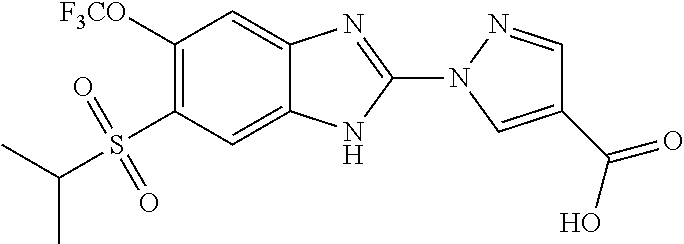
C1=C2C(=CC([F3CO])=C1S(=O)(=O)C(C)C)N=C(N1C=C(C(O)=O)C=N1)N2
